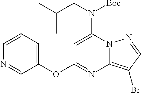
C1=C(N(CC(C)C)[Boc])N2C(=C(Br)C=N2)N=C1OC1=CC=CN=C1
